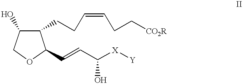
O1C(C=CC([X][Y])O)C(CCC=CCC[CO2R])C(O)C1
